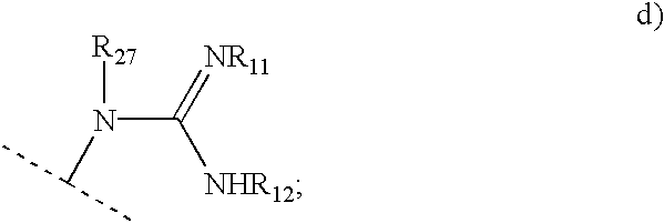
N(C(=[NR11])[NHR12])(C(C)C)[R27]
